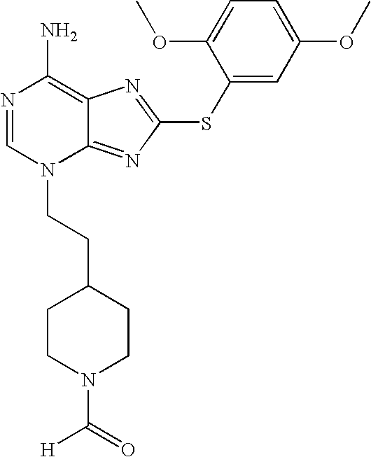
N1=CN(CCC2CCN(C(=O)[H])CC2)C2=NC(SC3=CC(OC)=CC=C3OC)=NC2=C1N
